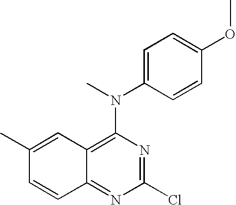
C1(Cl)=NC(N(C)C2=CC=C(OC)C=C2)=C2C(=N1)C=CC(C)=C2
